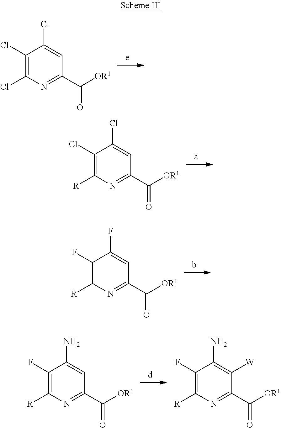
C1(Cl)=C(Cl)N=C(C([OR1])=O)C=C1Cl.C1(Cl)=C([R])N=C(C([OR1])=O)C=C1Cl.C1(F)=C([R])N=C(C([OR1])=O)C=C1F.C1(F)=C([R])N=C(C([OR1])=O)C=C1N.C1(F)=C([R])N=C(C([OR1])=O)C([W])=C1N
